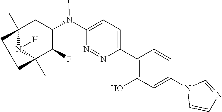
C12(C)N([H])C(C)(C(F)C(N(C3=CC=C(C4=C(O)C=C(N5C=CN=C5)C=C4)N=N3)C)C1)CC2
